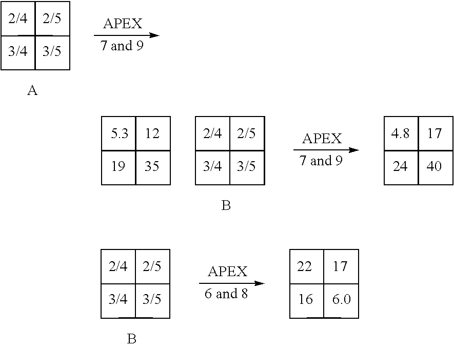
C1C2CC3CC4CC1C234.C1C2CC3CC4CC1C234.C1C2CC3CC4CC1C234.B.C1C2CC3CC4CC1C234.C1C2CC3CC4CC1C234.B.C1C2CC3CC4CC1C234
